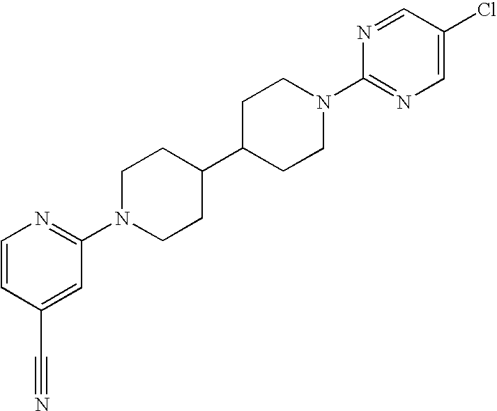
C1=CC(C#N)=CC(N2CCC(C3CCN(C4=NC=C(Cl)C=N4)CC3)CC2)=N1
